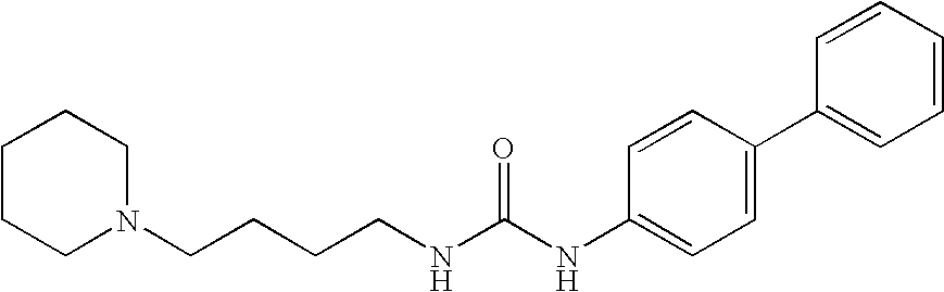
C1CCN(CCCCNC(NC2=CC=C(C3=CC=CC=C3)C=C2)=O)CC1
